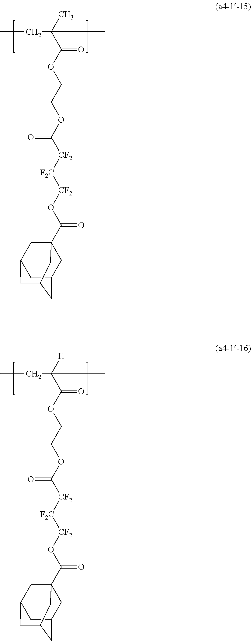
C(=O)(OCCOC([CF2][F2C][CF2]OC(C12CC3CC(CC(C1)C3)C2)=O)=O)C(C)(C)CC.C(=O)(OCCOC([CF2][F2C][CF2]OC(C12CC3CC(CC(C1)C3)C2)=O)=O)C([H])(C)CC
